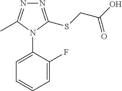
C1=C(F)C(N2C(C)=NN=C2SCC(O)=O)=CC=C1
